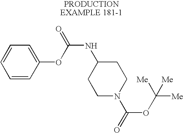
C1=CC(OC(NC2CCN(C(=O)OC([Me])([Me])[Me])CC2)=O)=CC=C1
